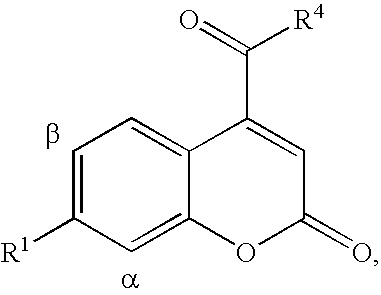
C1=C([R1])C=C2C(=C1)C(C(=O)[R4])=CC(=O)O2
